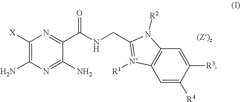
NC1=C([X])N=C(C(NCC2=[N+]([R1])C3=C(C=C([R3])C([R4])=C3)N2[R2])=O)C(N)=N1
